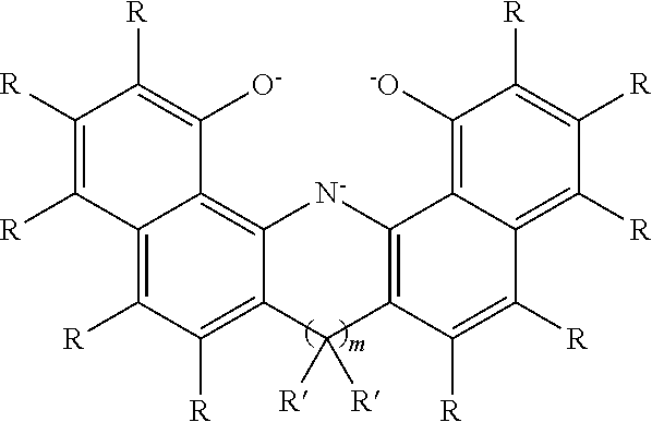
C12=C([R])C([R])=C3C(=C1C([O-])=C([R])C([R])=C2[R])[N-]C1=C(C([R])=C([R])C2=C([R])C([R])=C([R])C([-O])=C21)C3([R])[R]
